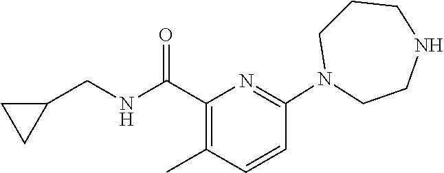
N1(C2=NC(C(NCC3CC3)=O)=C(C)C=C2)CCNCCC1
